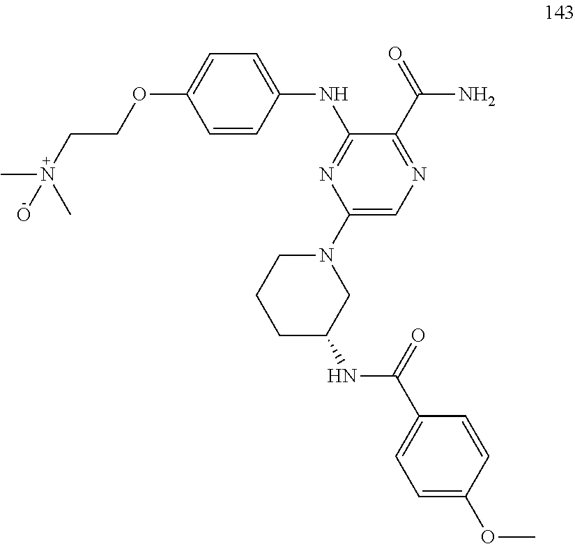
N(C1=NC(N2CCCC(NC(C3=CC=C(OC)C=C3)=O)C2)=CN=C1C(=O)N)C1=CC=C(OCCN(C)(C)O)C=C1
